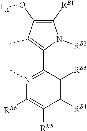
O(C1=C([RB1])N([RB2])C(C2=N(C)C([RB6])=C([RB5])C([RB4])=C2[RB3])=C1C)[LA]
